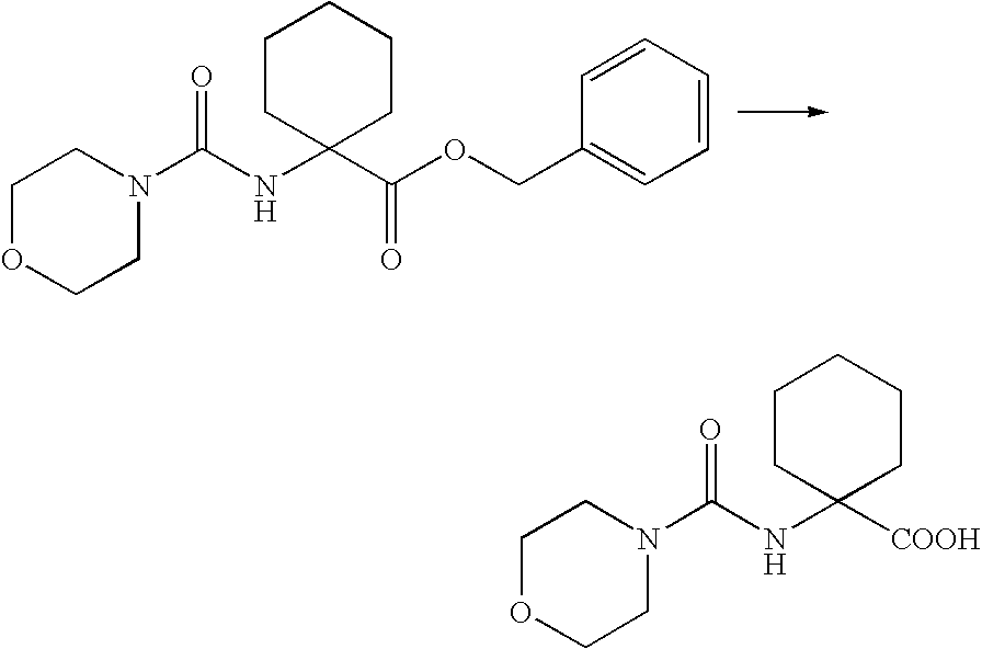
C1OCCN(C(NC2(C(OCC3=CC=CC=C3)=O)CCCCC2)=O)C1.C1CC(NC(N2CCOCC2)=O)([COOH])CCC1
